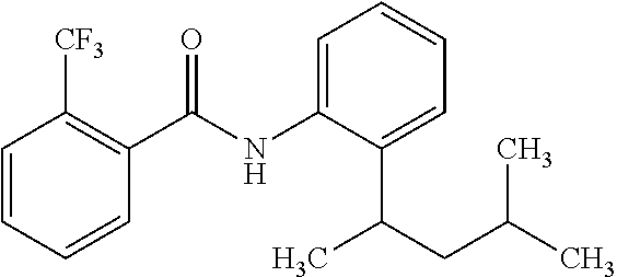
C1=CC=CC(C(NC2=CC=CC=C2C(CC(C)C)C)=O)=C1[CF3]
